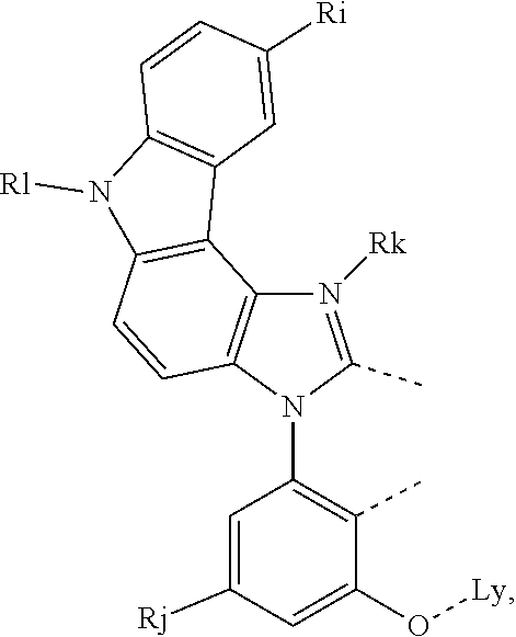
O([Ly])C1=CC([Rj])=CC(N2C3=C(N([Rk])=C2C)C2=C(N([Rl])C4=C2C=C([Ri])C=C4)C=C3)=C1C
